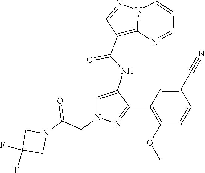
N12C(=C(C(NC3=CN(CC(N4CC(F)(F)C4)=O)N=C3C3=C(OC)C=CC(C#N)=C3)=O)C=N1)N=CC=C2
